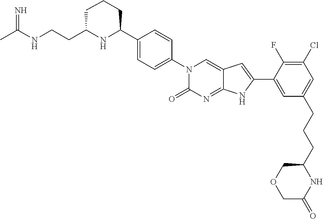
CC(NCCC1NC(C2=CC=C(N3C(=O)N=C4C(=C3)C=C(C3=CC(CCCC5NC(=O)COC5)=CC(Cl)=C3F)N4)C=C2)CCC1)=N
